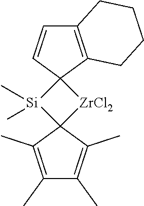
C12=C(C3(C=C1)[Si](C)(C)C1([ZrCl2]3)C(C)=C(C)C(C)=C1C)CCCC2
